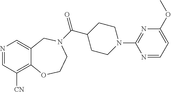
N1=CC([CN])=C2C(=C1)CN(C(=O)C1CCN(C3=NC(OC)=CC=N3)CC1)CCO2
